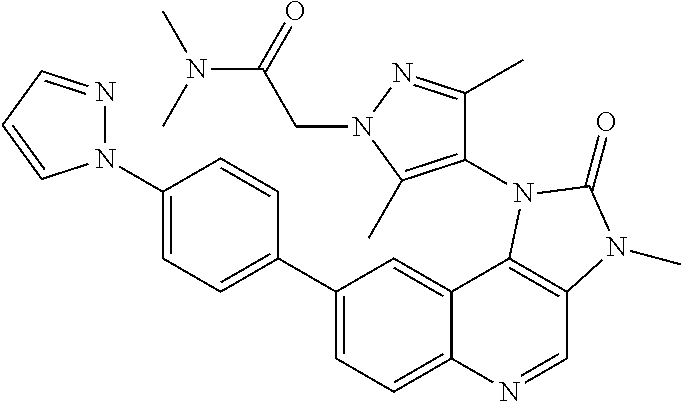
C1(N2N=CC=C2)=CC=C(C2=CC=C3C(=C2)C2=C(C=N3)N(C)C(=O)N2C2=C(C)N(CC(N(C)C)=O)N=C2C)C=C1
